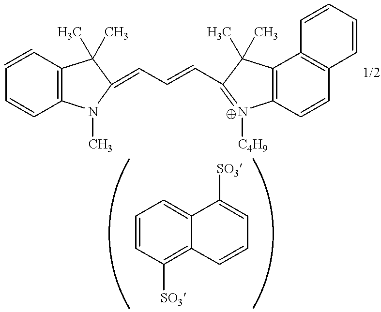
C1=CC2=C(C=C1)N(C)C(=CC=CC1=N([C4H9])C3=C(C4=C(C=C3)C=CC=C4)C1(C)C)C2(C)C.C1=CC([SO3])=C2C(=C1)C([SO3])=CC=C2
